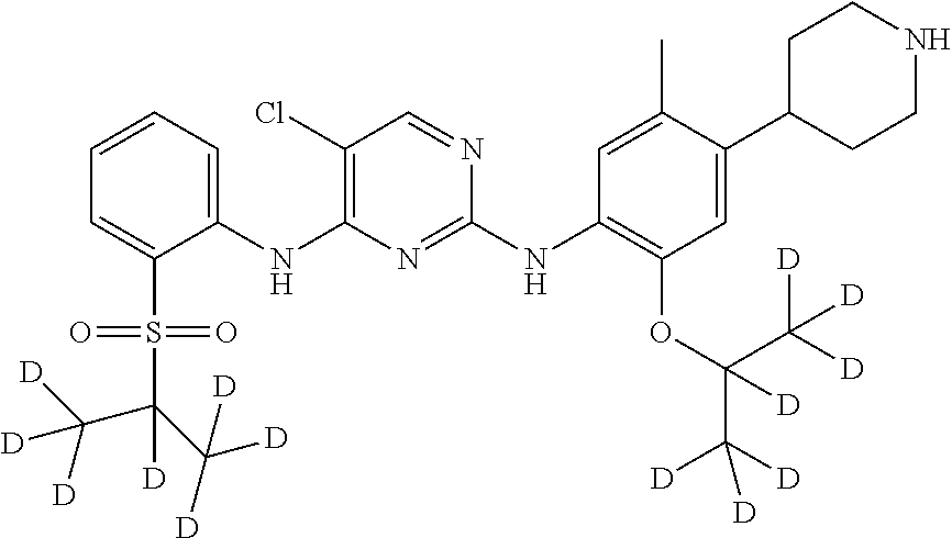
C1(NC2=C(Cl)C=NC(NC3=C(OC(C([D])([D])[D])(C([D])([D])[D])[D])C=C(C4CCNCC4)C(C)=C3)=N2)=CC=CC=C1S(=O)(=O)C(C([D])([D])[D])(C([D])([D])[D])[D]
